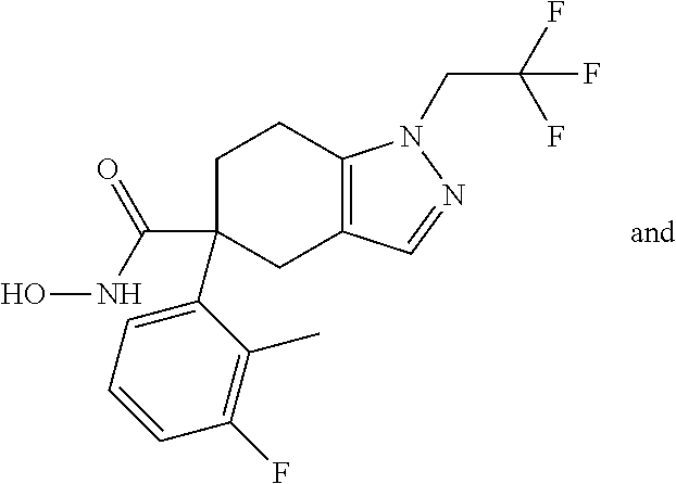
C1(C(NO)=O)(C2=CC=CC(F)=C2C)CC2=C(CC1)N(CC(F)(F)F)N=C2
